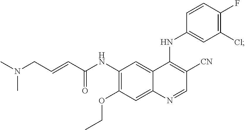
CN(C)CC=CC(NC1=C(OCC)C=C2C(=C1)C(NC1=CC(Cl)=C(F)C=C1)=C([CN])C=N2)=O
